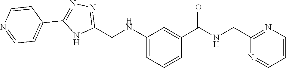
C1(CNC2=CC=CC(C(=O)NCC3=NC=CC=N3)=C2)=NN=C(C2=CC=NC=C2)N1
